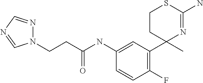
C1=C(NC(CCN2N=CN=C2)=O)C=CC(F)=C1C1(C)N=C(N)SCC1
